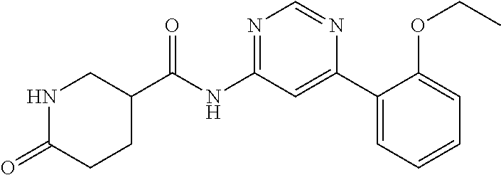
C1C(C(NC2=NC=NC(C3=CC=CC=C3OCC)=C2)=O)CNC(=O)C1
